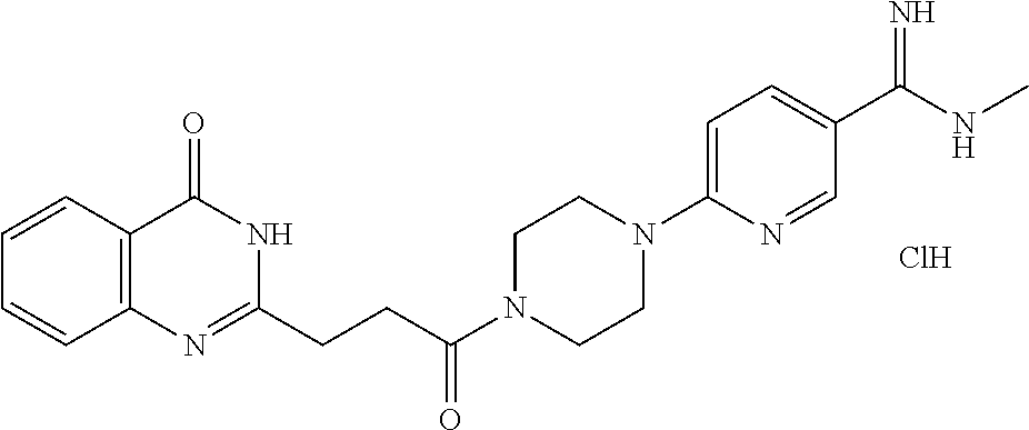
C12=C(N=C(CCC(N3CCN(C4=CC=C(C(NC)=N)C=N4)CC3)=O)NC1=O)C=CC=C2.Cl
